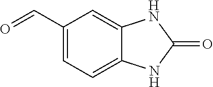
C1(C=O)=CC=C2C(=C1)NC(=O)N2
